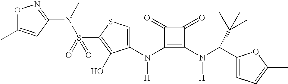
O1C(C)=CC(N(C)S(=O)(C2=C(O)C(N(C3=C(N(C(C4=CC=C(C)O4)C(C)(C)C)[H])C(=O)C3=O)[H])=CS2)=O)=N1
